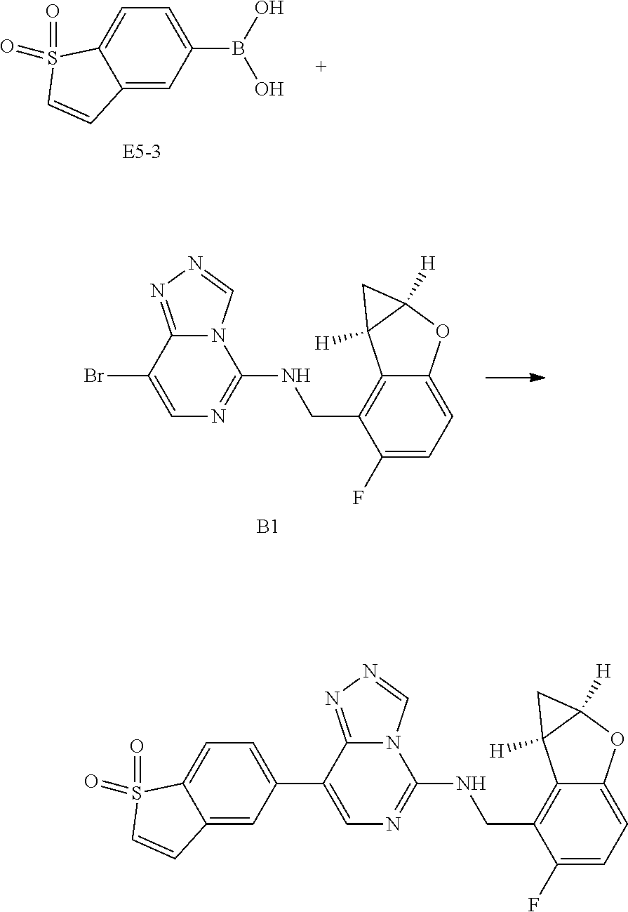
N12C(=NN=C1)C(C1=CC=C3C(=C1)C=CS3(=O)=O)=CN=C2NCC1=C2C(=CC=C1F)OC1([H])C2([H])C1.C12=CC(B(O)O)=CC=C1S(=O)(=O)C=C2.N12C(=NN=C1)C(Br)=CN=C2NCC1=C2C(=CC=C1F)OC1([H])C2([H])C1.[B1]
